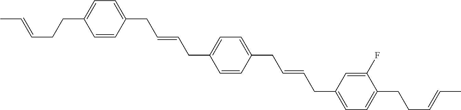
C1=CC(CC=CCC2=CC=C(CC=CCC3=CC=C(CCC=CC)C(F)=C3)C=C2)=CC=C1CCC=CC
